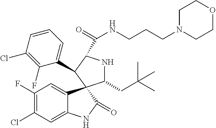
C1(F)=C(Cl)C=C2C(=C1)C1(C(=O)N2)C(CC(C)(C)C)NC(C(=O)NCCCN2CCOCC2)C1C1=CC=CC(Cl)=C1F
